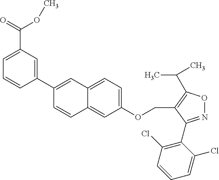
C1(OCC2=C(C(C)C)ON=C2C2=C(Cl)C=CC=C2Cl)=CC=C2C(=C1)C=CC(C1=CC(C(OC)=O)=CC=C1)=C2
